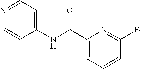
N1=CC=C(NC(C2=CC=CC(Br)=N2)=O)C=C1
